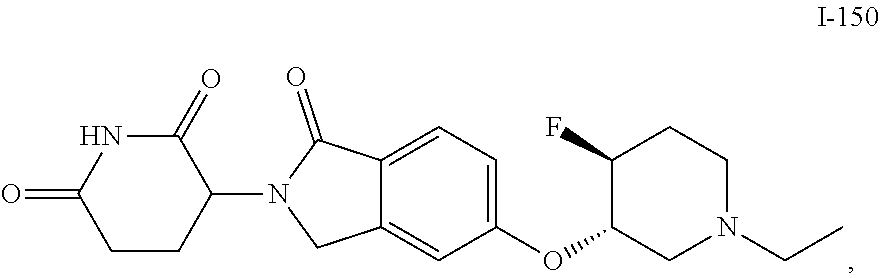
C1=C(OC2CN(CC)CCC2F)C=C2CN(C3CCC(=O)NC3=O)C(=O)C2=C1
